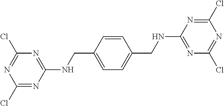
C1=C(CNC2=NC(Cl)=NC(Cl)=N2)C=CC(CNC2=NC(Cl)=NC(Cl)=N2)=C1
